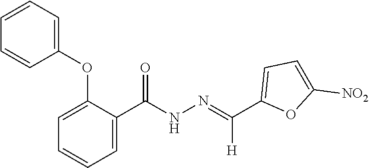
C1(C(NN=C(C2=CC=C([NO2])O2)[H])=O)=CC=CC=C1OC1=CC=CC=C1
